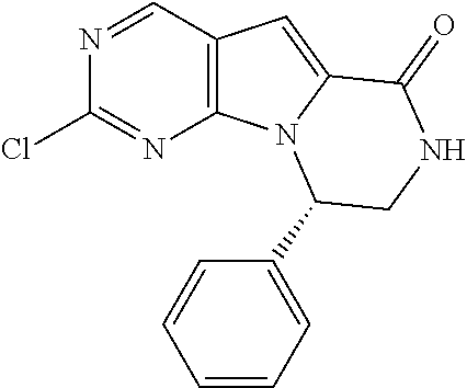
N1=CC2=C(N=C1Cl)N1C(=C2)C(=O)NCC1C1=CC=CC=C1
